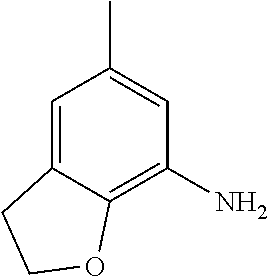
C1=C2C(=C(N)C=C1C)OCC2
